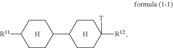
C1C([R11])CCC(C2CCC([R12])([T])CC2)C1.[H].[H]
